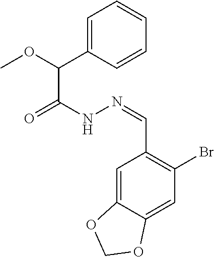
C1=C(C(OC)C(NN=CC2=C(Br)C=C3C(=C2)OCO3)=O)C=CC=C1
